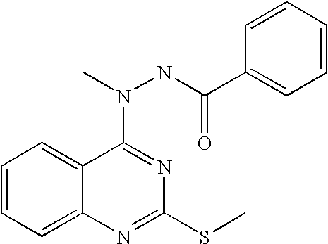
C1=CC=C2C(=C1)C(N(C)NC(C1=CC=CC=C1)=O)=NC(SC)=N2
